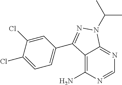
C12=C(N)N=CN=C1N(C(C)C)N=C2C1=CC=C(Cl)C(Cl)=C1
